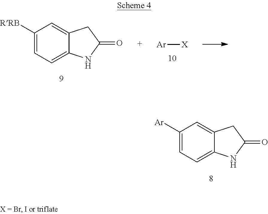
C1([Ar])=CC=C2C(=C1)CC(=O)N2.C1([RRB])=CC=C2C(=C1)CC(=O)N2.[Ar][X]
